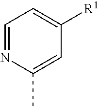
C1=C(C)N=CC=C1[R1]
